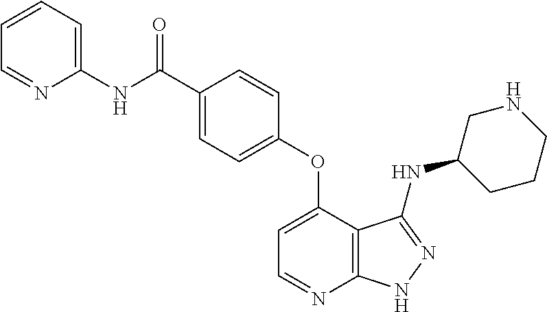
C1=CC=C(NC(C2=CC=C(OC3=CC=NC4=C3C(NC3CNCCC3)=NN4)C=C2)=O)N=C1
